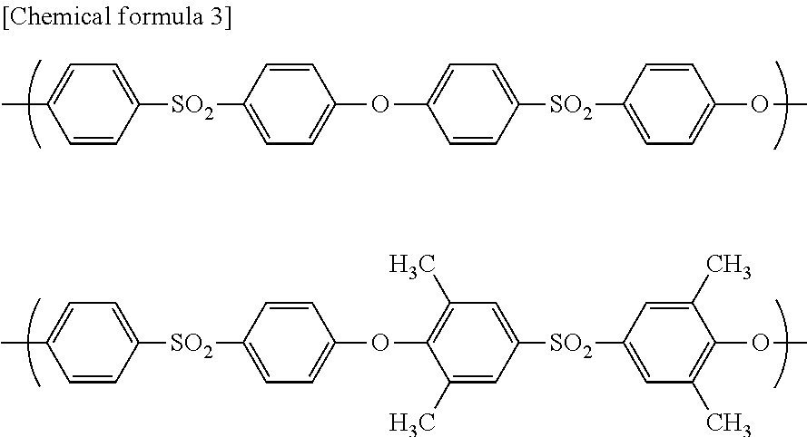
C1=CC([SO2]C2=CC=C(OC3=CC=C([SO2]C4=CC=C(OC)C=C4)C=C3)C=C2)=CC=C1C.C1=CC([SO2]C2=CC=C(OC3=C(C)C=C([SO2]C4=CC(C)=C(OC)C(C)=C4)C=C3C)C=C2)=CC=C1C
